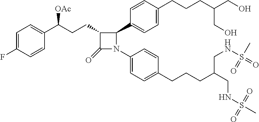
C(CCC(CNS(C)(=O)=O)CNS(=O)(C)=O)C1=CC=C(N2C(C3=CC=C(CCCC(CO)CO)C=C3)C(CCC(C3=CC=C(F)C=C3)[OAc])C2=O)C=C1
